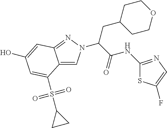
C12=CN(C(C(NC3=NC=C(F)S3)=O)CC3CCOCC3)N=C1C=C(O)C=C2S(C1CC1)(=O)=O
